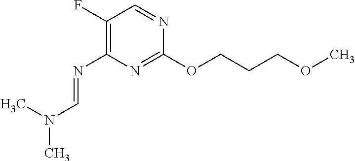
C1(OCCCOC)=NC(N=CN(C)C)=C(F)C=N1
